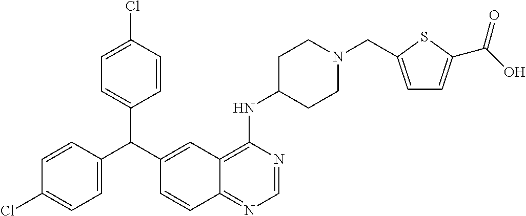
C1=CC(C(C2=CC3=C(NC4CCN(CC5=CC=C(C(O)=O)S5)CC4)N=CN=C3C=C2)C2=CC=C(Cl)C=C2)=CC=C1Cl
